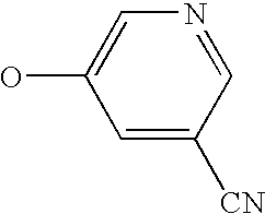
C1=C([CN])C=NC=C1O
